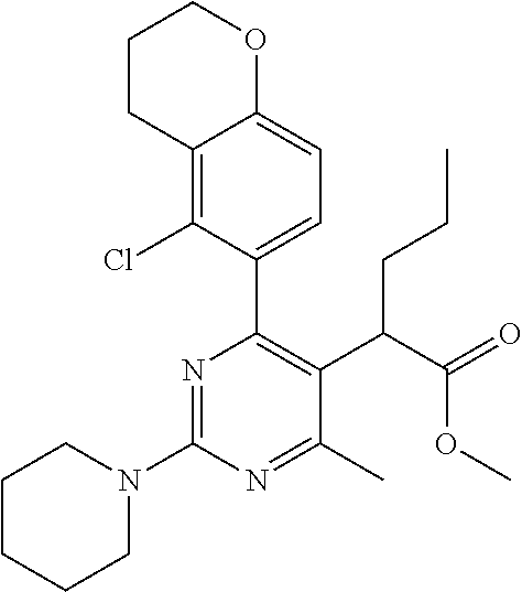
N1(C2=NC(C3=CC=C4C(=C3Cl)CCCO4)=C(C(C(=O)OC)CCC)C(C)=N2)CCCCC1
